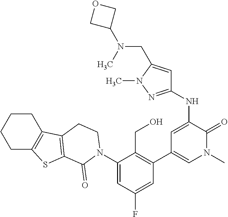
C1(N2C(=O)C3=C(C4=C(CCCC4)S3)CC2)=CC(F)=CC(C2=CN(C)C(=O)C(NC3=NN(C)C(CN(C4COC4)C)=C3)=C2)=C1CO
